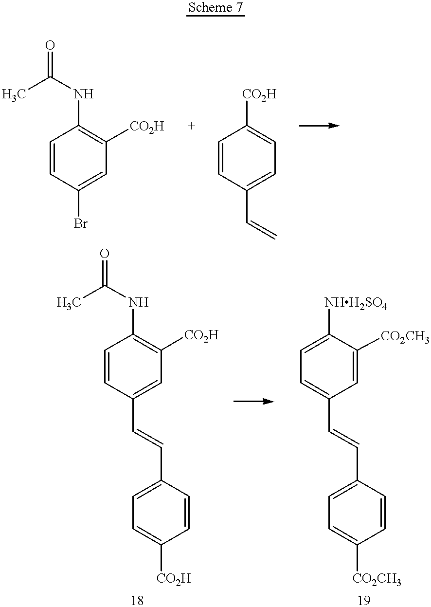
C1=CC(Br)=CC([CO2H])=C1NC(C)=O.C1=CC(C=C)=CC=C1[CO2H].C1=CC(C=CC2=CC=C([CO2H])C=C2)=CC([CO2H])=C1NC(C)=O.C1=C([NHH2SO4])C([CO2CH3])=CC(C=CC2=CC=C([CO2CH3])C=C2)=C1
